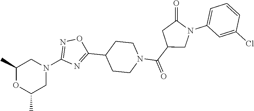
C1(C)OC(C)CN(C2=NOC(C3CCN(C(C4CN(C5=CC=CC(Cl)=C5)C(=O)C4)=O)CC3)=N2)C1
